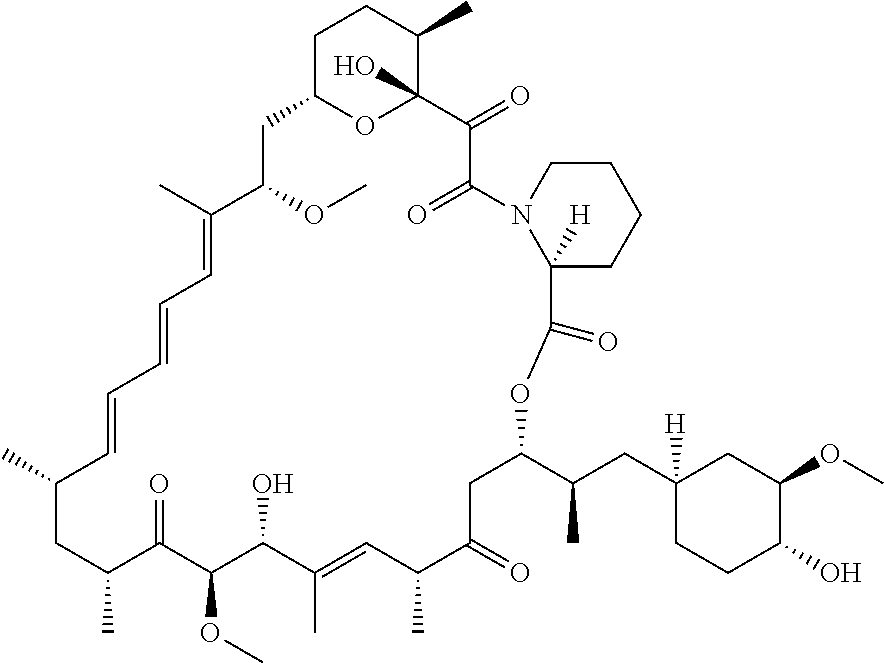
C1C2OC(O)(C(C)C1)C(=O)C(=O)N1C([H])(CCCC1)C(=O)OC(C(CC1([H])CCC(O)C(OC)C1)C)CC(=O)C(C)C=C(C)C(O)C(OC)C(=O)C(C)CC(C)C=CC=CC=C(C)C(OC)C2
